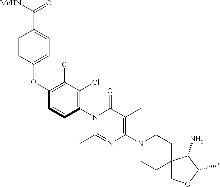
O(C1=C(Cl)C(Cl)=C(N2C(=O)C(C)=C(N3CCC4(CC3)COC(C)C4N)N=C2C)C=C1)C1=CC=C(C([MeHN])=O)C=C1
